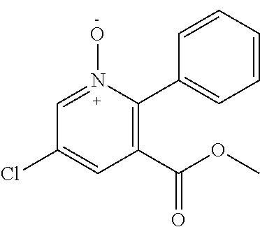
C1=N(O)C(C2=CC=CC=C2)=C(C(OC)=O)C=C1Cl
